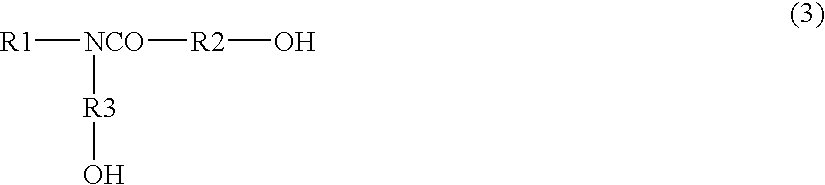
[R1][NCO]([R2]O)[R3]O
